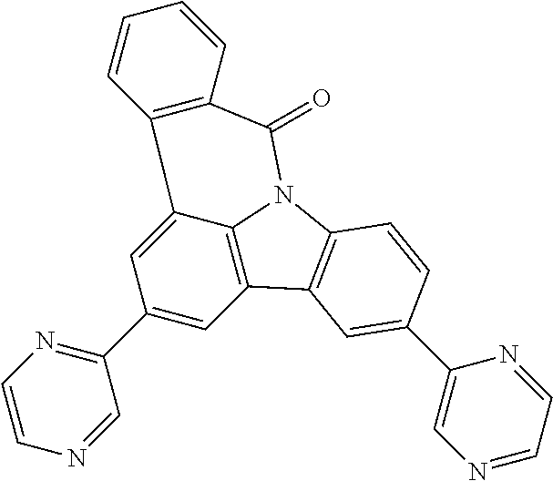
C1(C2=NC=CN=C2)=CC2=C3C(=C1)C1=C(C(=O)N3C3=C2C=C(C2=CN=CC=N2)C=C3)C=CC=C1
